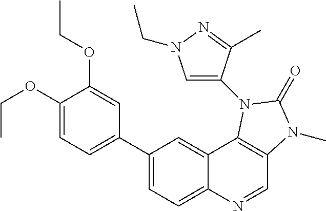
C1(OCC)=CC=C(C2=CC=C3C(=C2)C2=C(C=N3)N(C)C(=O)N2C2=CN(CC)N=C2C)C=C1OCC
